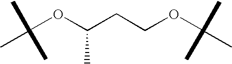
C(OC(C)CCOC(C)(C)C)(C)(C)C
